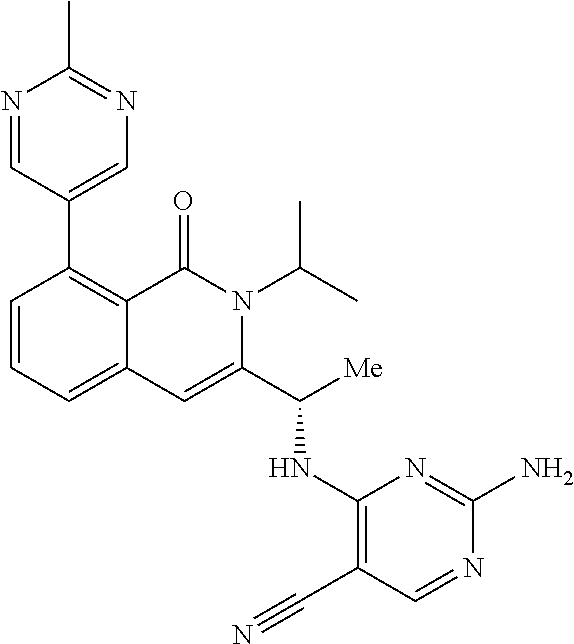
C1(C2=C3C(=CC=C2)C=C(C([Me])NC2=C(C#N)C=NC(N)=N2)N(C(C)C)C3=O)=CN=C(C)N=C1
